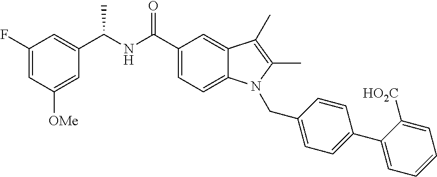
C1(F)=CC([OMe])=CC(C(NC(C2=CC=C3C(=C2)C(C)=C(C)N3CC2=CC=C(C3=CC=CC=C3[HO2C])C=C2)=O)C)=C1
